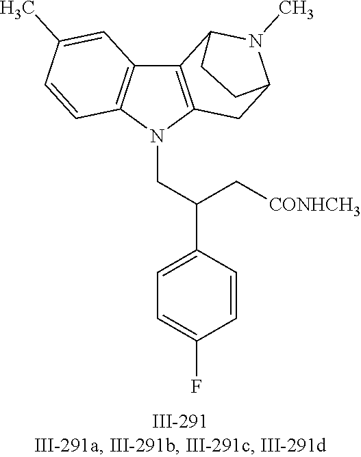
N1(CC(C2=CC=C(F)C=C2)C[CONHCH3])C2=C(C3=C1C=CC(C)=C3)C1N(C)C(C2)CC1
